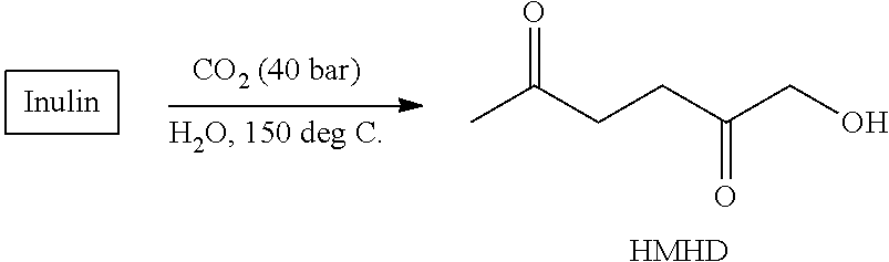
CC(CCC(CO)=O)=O.[HMHD]
